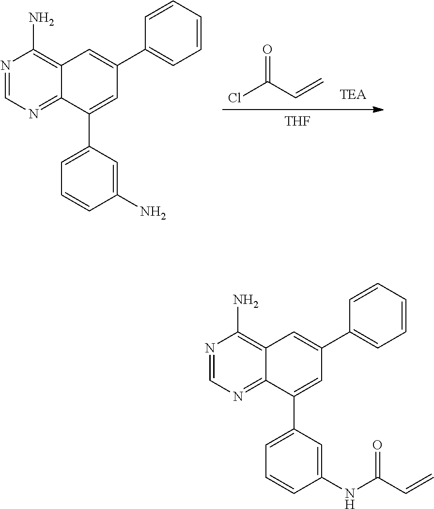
ClC(C=C)=O.[THF].N1=CN=C2C(=C1N)C=C(C1=CC=CC=C1)C=C2C1=CC=CC(N)=C1.N1=CN=C2C(=C1N)C=C(C1=CC=CC=C1)C=C2C1=CC=CC(NC(C=C)=O)=C1
